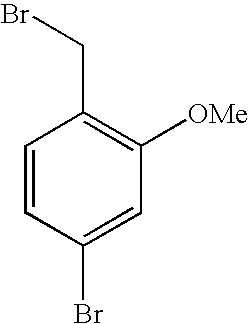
C1=CC(Br)=CC([OMe])=C1CBr
